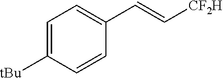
C1=C([tBu])C=CC(C=C[CF2H])=C1
